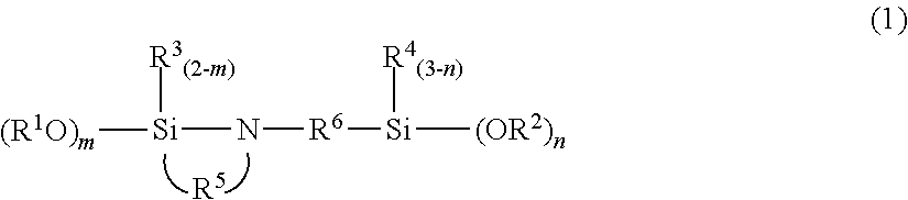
[Si](N[R6][Si]([(OR2)n])[R4(3-n)])([(R1O)m])[R3(2-m)].[R5]
